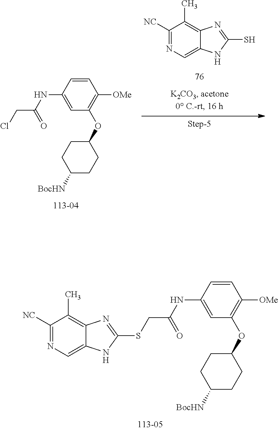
C1([NC])=NC=C2C(=C1C)N=C(SCC(=O)NC1=CC(OC3CCC([BocHN])CC3)=C([OMe])C=C1)N2.C1=CC(NC(CCl)=O)=CC(OC2CCC([BocHN])CC2)=C1[OMe].C1([NC])=NC=C2C(=C1C)N=C(S)N2
